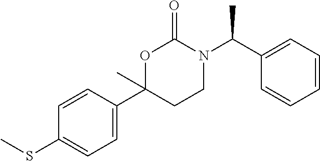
CC(C1=CC=CC=C1)N1C(=O)OC(C2=CC=C(SC)C=C2)(C)CC1
